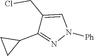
C1(CCl)=CN([Ph])N=C1C1CC1
